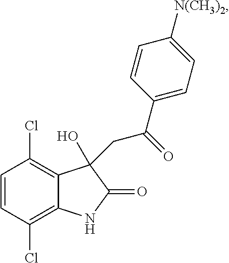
C1=CC(Cl)=C2C(=C1Cl)C(CC(C1=CC=C([N(CH3)2])C=C1)=O)(O)C(=O)N2
